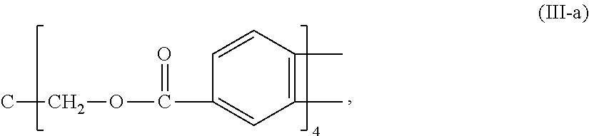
CCOC(=O)C1=CC(C)=C(C)C=C1
